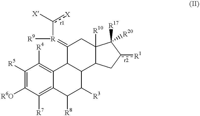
[R5]C1=C([R6O])C([R7])=C2C(=C1[R4])C1C(=[R]([R9])c([X])[X])CC3([R10])C(C1C([R3])C2[R8])Cc([R1])C3([R17])[R20]
